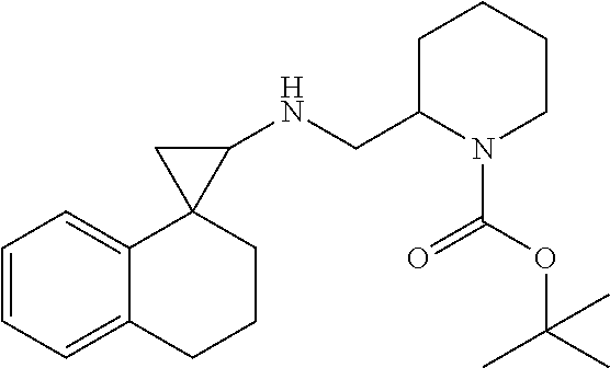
C1=CC=C2C(=C1)C1(CCC2)C(NCC2N(C(OC(C)(C)C)=O)CCCC2)C1
